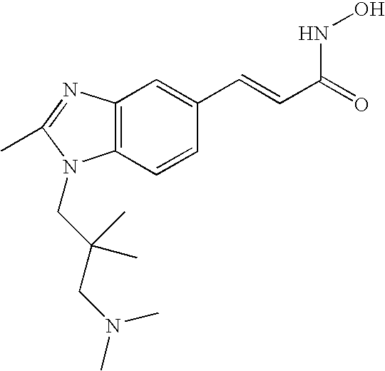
C12=C(N=C(C)N1CC(CN(C)C)(C)C)C=C(C=CC(=O)NO)C=C2
